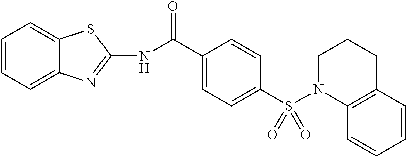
C1(C(NC2=NC3=CC=CC=C3S2)=O)=CC=C(S(N2C3=C(CCC2)C=CC=C3)(=O)=O)C=C1
